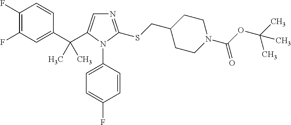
C1(C(C)(C)C2=CN=C(SCC3CCN(C(=O)OC(C)(C)C)CC3)N2C2=CC=C(F)C=C2)=CC(F)=C(F)C=C1
